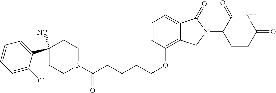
C(CCCOC1=C2C(=CC=C1)C(=O)N(C1C(=O)NC(=O)CC1)C2)C(N1CCC(C2=CC=CC=C2Cl)([NC])CC1)=O
